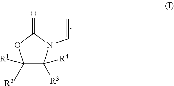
C1([R1])(C)C([R4])([R3])N(C=C)C(=O)O1.[R2]
